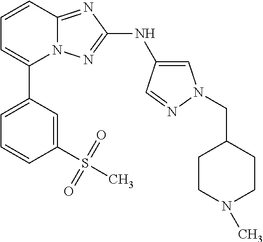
C1(S(=O)(=O)C)=CC(C2=CC=CC3=NC(NC4=CN(CC5CCN(C)CC5)N=C4)=NN23)=CC=C1
